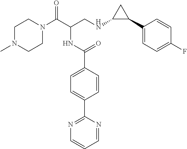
C1N(C)CCN(C(C(CNC2C(C3=CC=C(F)C=C3)C2)NC(C2=CC=C(C3=NC=CC=N3)C=C2)=O)=O)C1
